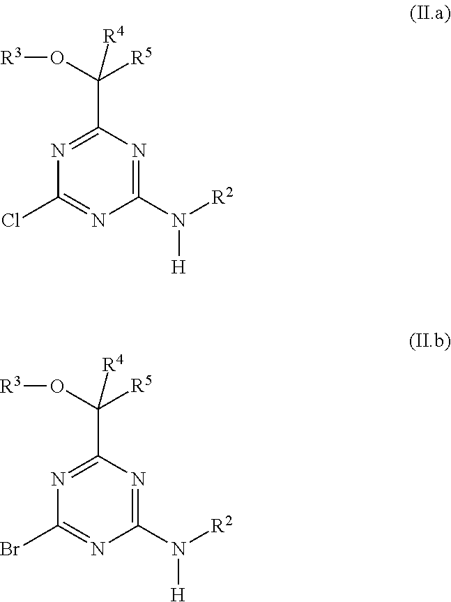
C1(N([R2])[H])=NC(C([R5])([R4])O[R3])=NC(Cl)=N1.C1(N([R2])[H])=NC(C([R5])([R4])O[R3])=NC(Br)=N1
